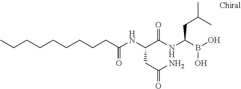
C(CCCC(NC(C(NC(B(O)O)CC(C)C)=O)CC(=O)N)=O)CCCCC
